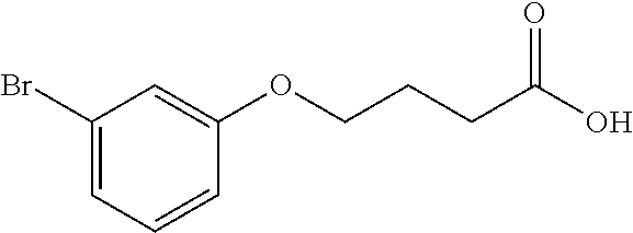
C1(Br)=CC=CC(OCCCC(O)=O)=C1
